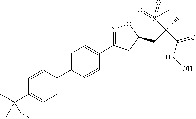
C1=C(C2=CC=C(C(C)(C)[CN])C=C2)C=CC(C2=NOC(CC(C)(S(=O)(=O)C)C(=O)NO)C2)=C1
